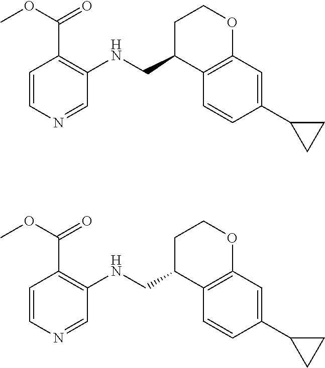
C12=C(C=C(C3CC3)C=C1)OCCC2CNC1=C(C(OC)=O)C=CN=C1.C12=C(C=C(C3CC3)C=C1)OCCC2CNC1=C(C(OC)=O)C=CN=C1
